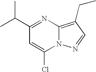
C(C1=NC2=C(CC)C=NN2C(Cl)=C1)(C)C
